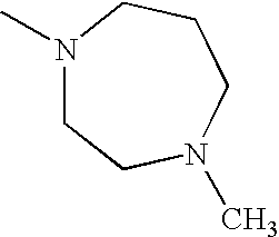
N1(C)CCN(C)CCC1
